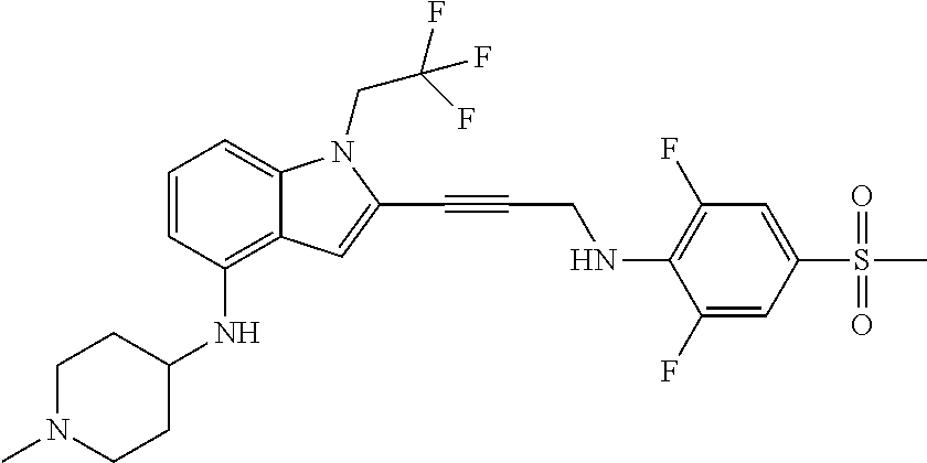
C1=CC(NC2CCN(C)CC2)=C2C(=C1)N(CC(F)(F)F)C(C#CCNC1=C(F)C=C(S(C)(=O)=O)C=C1F)=C2
